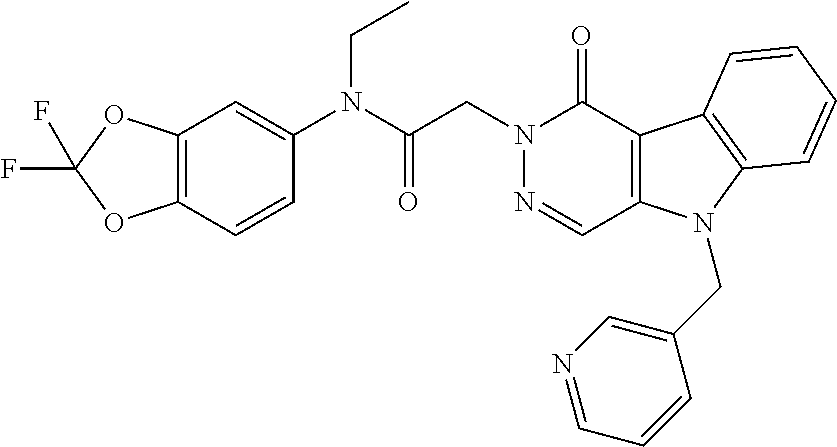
C12=C(C=CC(N(C(CN3N=CC4=C(C3=O)C3=C(N4CC4=CN=CC=C4)C=CC=C3)=O)CC)=C1)OC(F)(F)O2
